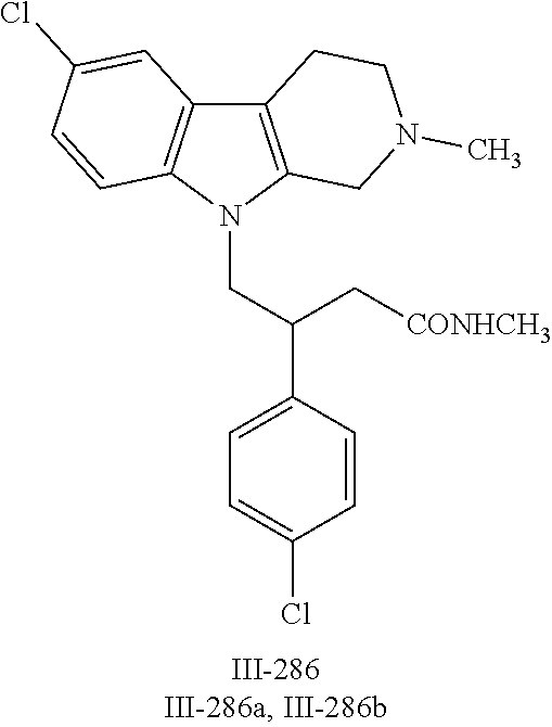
N1(CC(C2=CC=C(Cl)C=C2)C[CONHCH3])C2=C(C3=C1C=CC(Cl)=C3)CCN(C)C2
